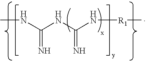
N(C(NC)=N)C(N[R1]C)=N
